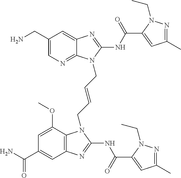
C1(CN)=CN=C2C(=C1)N=C(NC(=O)C1=CC(C)=NN1CC)N2CC=CCN1C2=C(C=C(C(N)=O)C=C2OC)N=C1NC(=O)C1=CC(C)=NN1CC
